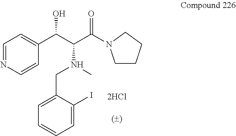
C1=NC=CC(C(C(C(=O)N2CCCC2)N(CC2=CC=CC=C2I)C)O)=C1
